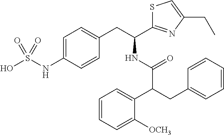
C1=C(NS(O)(=O)=O)C=CC(CC(NC(C(CC2=CC=CC=C2)C2=CC=CC=C2[OCH3])=O)C2=NC(CC)=CS2)=C1
